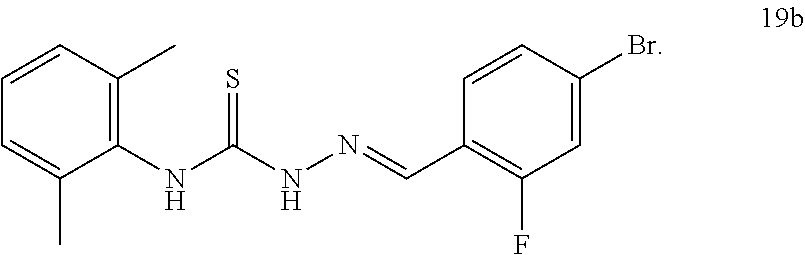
C1=C(C)C(NC(NN=CC2=C(F)C=C(Br)C=C2)=S)=C(C)C=C1
